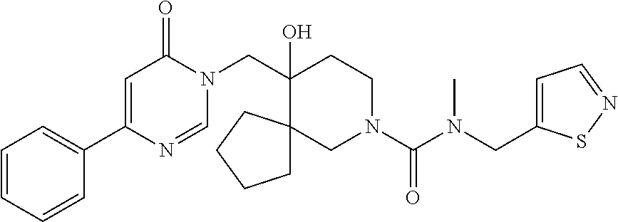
C1=CC=CC(C2=CC(=O)N(CC3(O)CCN(C(N(CC4=CC=NS4)C)=O)CC34CCCC4)C=N2)=C1
